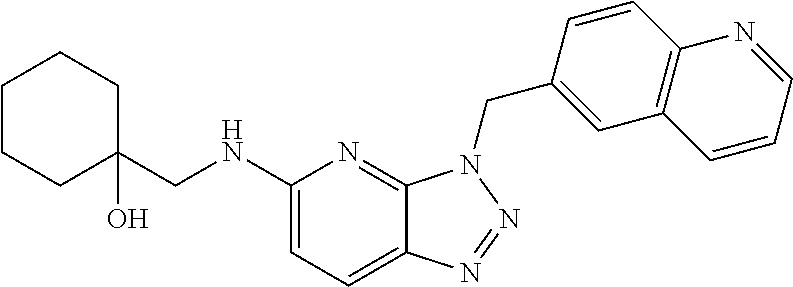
C1(NCC2(O)CCCCC2)=CC=C2C(=N1)N(CC1=CC3=C(C=C1)N=CC=C3)N=N2
